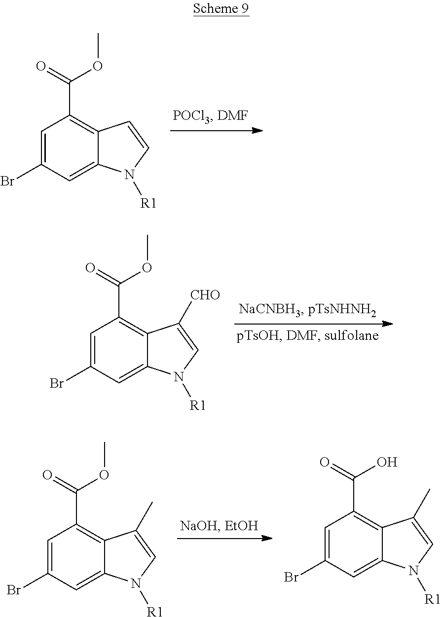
C1=C(Br)C=C2C(=C1C(=O)OC)C=CN2[R1].C1=C(Br)C=C2C(=C1C(=O)OC)C([CHO])=CN2[R1].C1=C(Br)C=C2C(=C1C(=O)OC)C(C)=CN2[R1].C1=C(Br)C=C2C(=C1C(=O)O)C(C)=CN2[R1]
